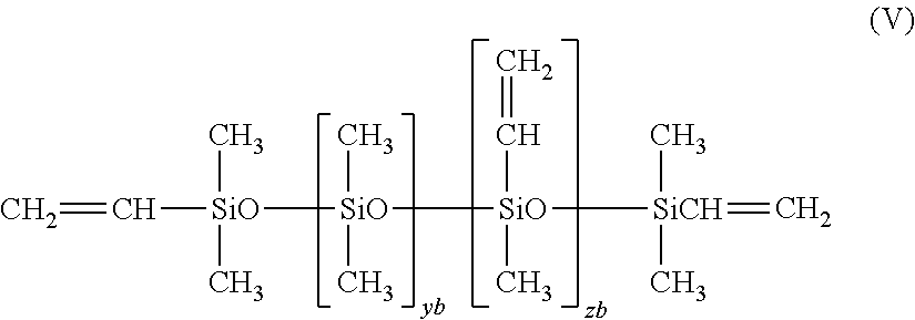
[SiO]([SiO]([SiO](C=C)([SiCH](C)(C)=C)C)(C)C)(C)(C)C=C
